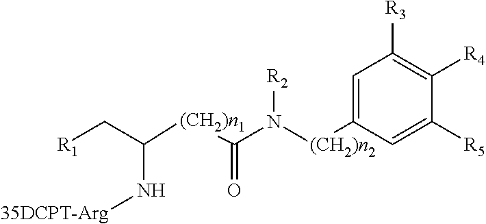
C1=C([(CH2)n2]N(C([(CH2)n1]C(C[R1])N[35DCPT-Arg])=O)[R2])C=C([R5])C([R4])=C1[R3]
